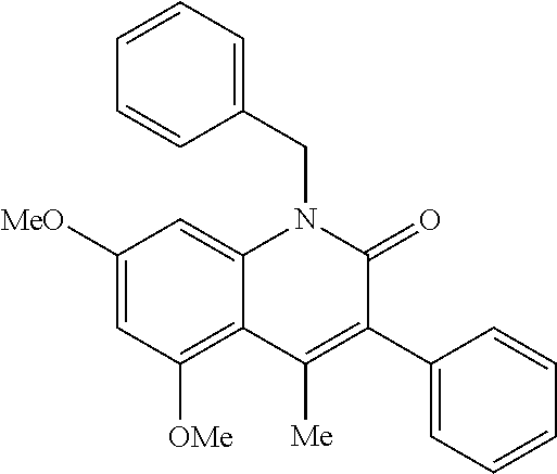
C1([MeO])=CC([OMe])=C2C(=C1)N(CC1=CC=CC=C1)C(=O)C(C1=CC=CC=C1)=C2[Me]
